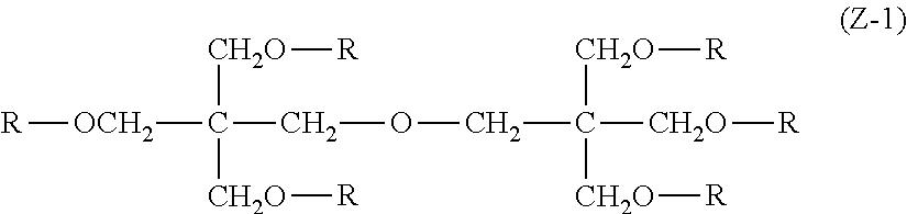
[CH2O]([R])C(COCC([OCH2][R])([CH2O][R])[CH2O][R])([CH2O][R])[CH2O][R]
